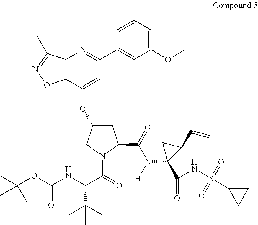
C12=C(C(OC3CC(C(=O)N([H])C4(C(=O)NS(C5CC5)(=O)=O)C(C=C)C4)N(C(=O)C(NC(=O)OC(C)(C)C)C(C)(C)C)C3)=CC(C3=CC(OC)=CC=C3)=N1)ON=C2C
